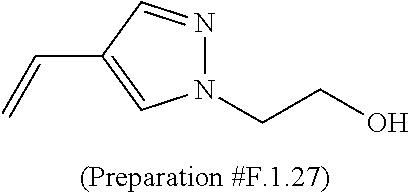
N1(CCO)N=CC(C=C)=C1
